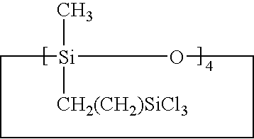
C[Si]1([CH2(CH2)SiCl3])OCCCC1
